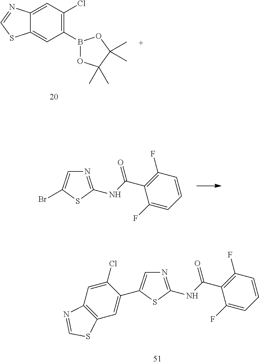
C12=CC(Cl)=C(B3OC(C)(C)C(C)(C)O3)C=C1SC=N2.N1=C(NC(C2=C(F)C=CC=C2F)=O)SC(Br)=C1.N1=C(NC(C2=C(F)C=CC=C2F)=O)SC(C2=CC3=C(C=C2Cl)N=CS3)=C1
